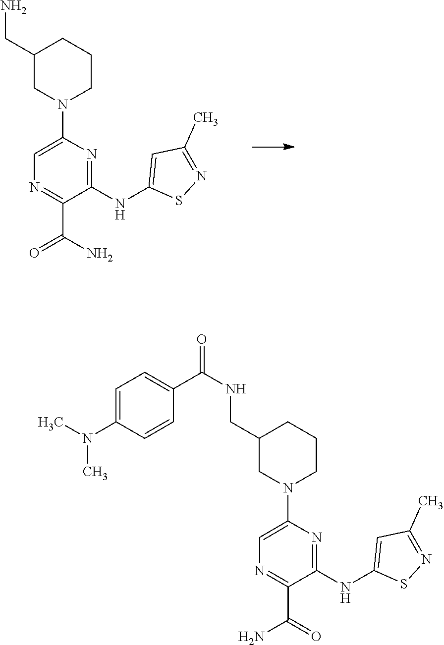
C1(CN)CN(C2=CN=C(C(=O)N)C(NC3=CC(C)=NS3)=N2)CCC1.C1(CNC(=O)C2=CC=C(N(C)C)C=C2)CN(C2=CN=C(C(N)=O)C(NC3=CC(C)=NS3)=N2)CCC1
